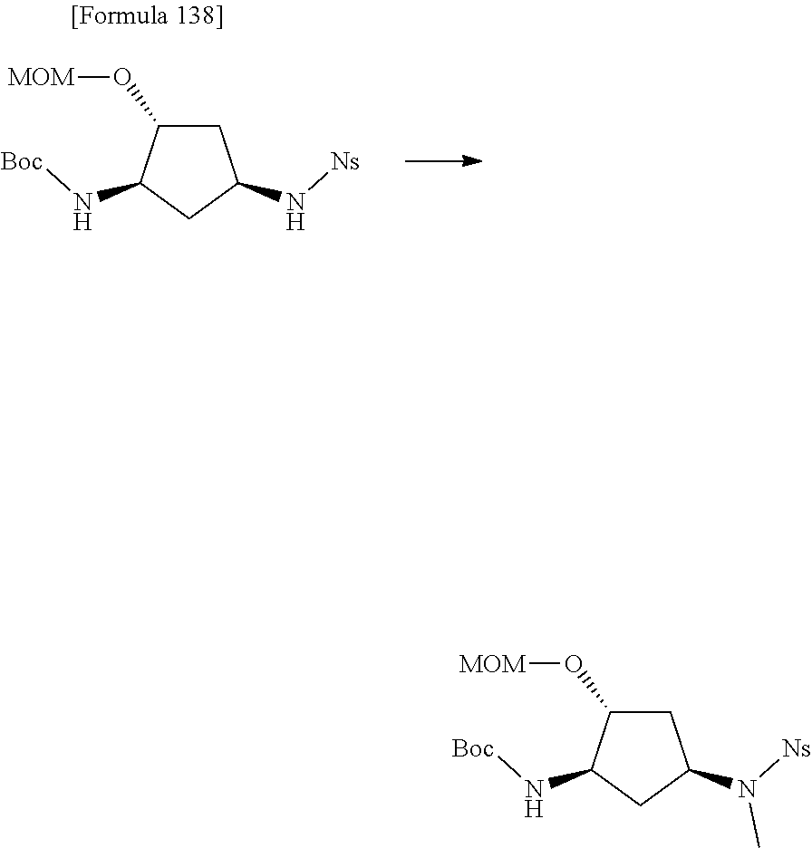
N(C1C(O[MOM])CC(N([Ns])C)C1)[Boc].N(C1C(O[MOM])CC(N[Ns])C1)[Boc]
